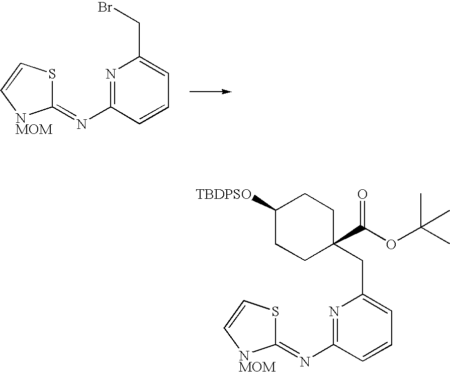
C1(=NC2=NC(CBr)=CC=C2)SC=C[NMOM]1.C1(=NC2=NC(CC3(C(OC(C)(C)C)=O)CCC([TBDPSO])CC3)=CC=C2)SC=C[NMOM]1
